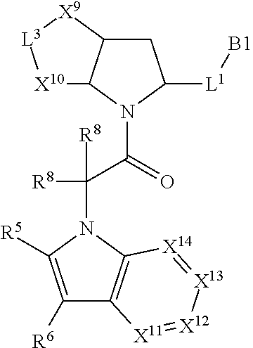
C1C2C(N(C(C(N3C([R5])=C([R6])C4=C3[X14]=[X13][X12]=[X11]4)([R8])[R8])=O)C1[L1][B1])[X10][L3][X9]2
